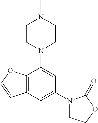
C12=C(C=C(N3CCOC3=O)C=C1N1CCN(C)CC1)C=CO2
